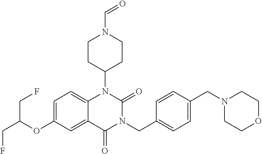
C12=CC=C(OC(CF)CF)C=C1C(=O)N(CC1=CC=C(CN3CCOCC3)C=C1)C(=O)N2C1CCN(C=O)CC1
